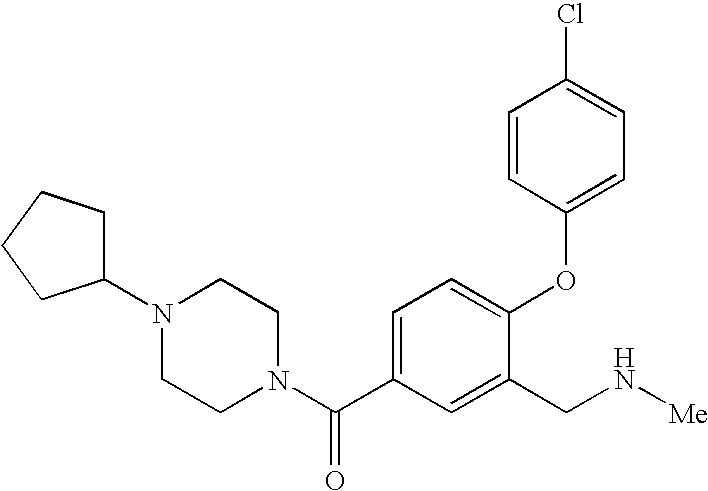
C1=C(C(N2CCN(C3CCCC3)CC2)=O)C=C(CN[Me])C(OC2=CC=C(Cl)C=C2)=C1
